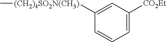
C1([(CH2)4SO2N(CH3)]C)=CC([CO2Et])=CC=C1
